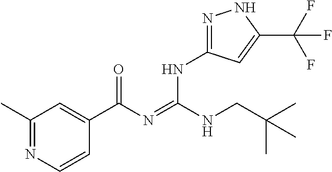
C1(C)=NC=CC(C(N=C(NCC(C)(C)C)NC2=NNC(C(F)(F)F)=C2)=O)=C1
